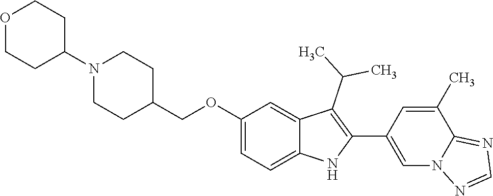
C(OC1=CC=C2C(=C1)C(C(C)C)=C(C1=CN3C(=NC=N3)C(C)=C1)N2)C1CCN(C2CCOCC2)CC1
